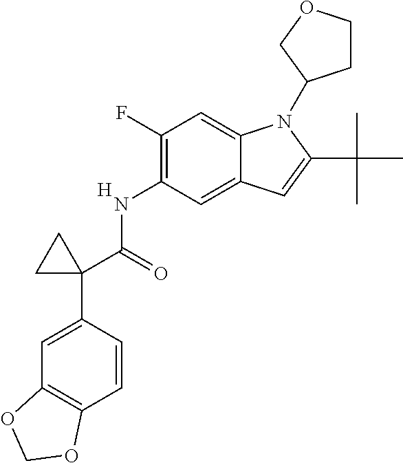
[H].N(C1=C(F)C=C2C(=C1)C=C(C(C)(C)C)N2C1CCOC1)C(C1(C2=CC3=C(C=C2)OCO3)CC1)=O
